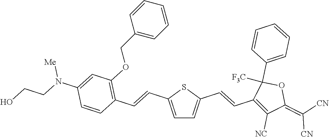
C1(C=CC2=C(OCC3=CC=CC=C3)C=C(N(CCO)[Me])C=C2)=CC=C(C=CC2=C([NC])C(=C([CN])[CN])OC2([F3C])C2=CC=CC=C2)S1
